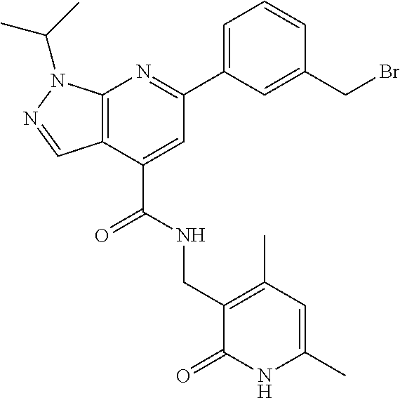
C12=C(C(C(NCC3=C(C)C=C(C)NC3=O)=O)=CC(C3=CC=CC(CBr)=C3)=N1)C=NN2C(C)C
